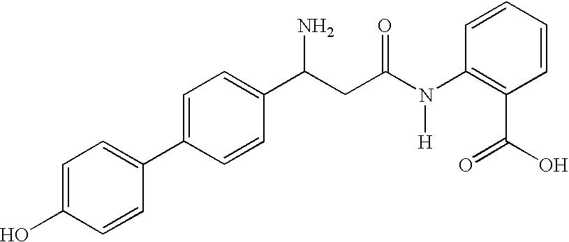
C(CC(N(C1=C(C(=O)O)C=CC=C1)[H])=O)(C1=CC=C(C2=CC=C(O)C=C2)C=C1)N
